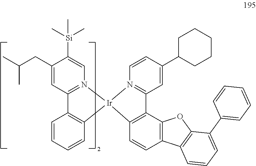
C1(CC(C)C)=CC2=N(C=C1[Si](C)(C)C)[Ir]1(C3=C2C=CC=C3)N2=C(C=C(C3CCCCC3)C=C2)C2=C1C=CC1=C2OC2=C1C=CC=C2C1=CC=CC=C1
